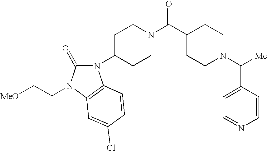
C1=NC=CC(C(N2CCC(C(N3CCC(N4C(=O)N(CC[MeO])C5=C4C=CC(Cl)=C5)CC3)=O)CC2)[Me])=C1
